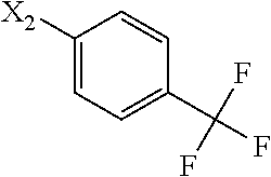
C1([X2])=CC=C(C(F)(F)F)C=C1
